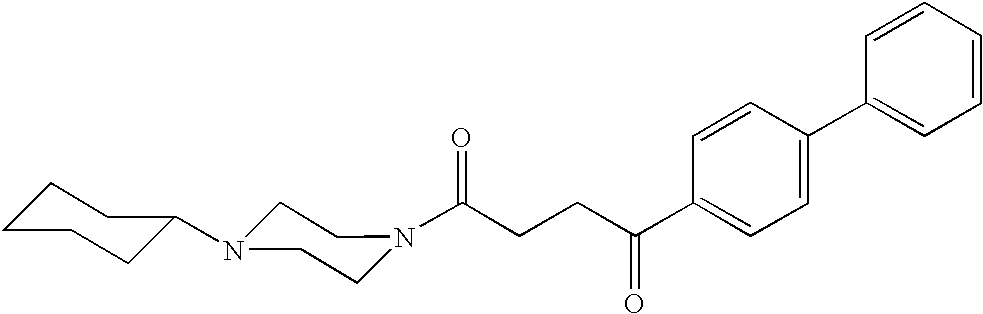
C(CCC(C1=CC=C(C2=CC=CC=C2)C=C1)=O)(=O)N1CCN(C2CCCCC2)CC1
